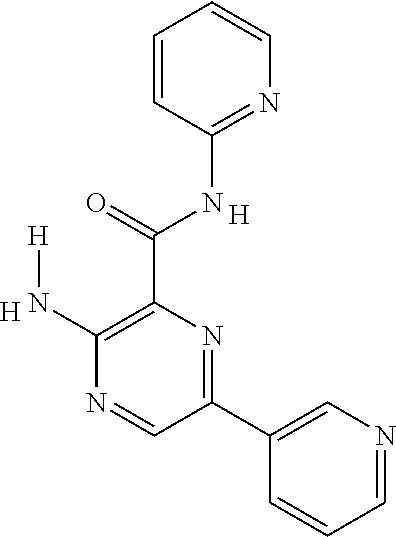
N1=C(NC(C2=C(N[H])N=CC(C3=CN=CC=C3)=N2)=O)C=CC=C1.[H].[H]
